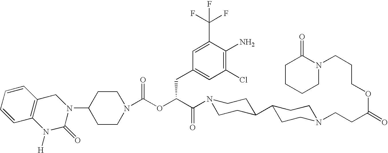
C1(N2CC3=C(N([H])C2=O)C=CC=C3)CCN(C(OC(C(=O)N2CCC(C3CCN(CCC(=O)OCCCN4C(=O)CCCC4)CC3)CC2)CC2=CC(Cl)=C(N)C(C(F)(F)F)=C2)=O)CC1
